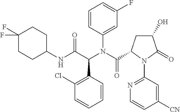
C1(Cl)=C(C(C(NC2CCC(F)(F)CC2)=O)N(C(=O)C2CC(O)C(=O)N2C2=NC=CC([CN])=C2)C2=CC(F)=CC=C2)C=CC=C1
